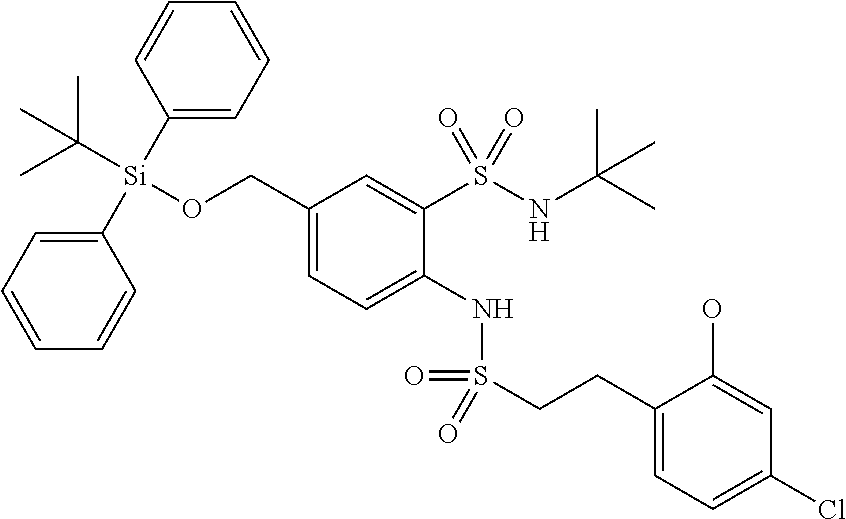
C1(CO[Si](C(C)(C)C)(C2=CC=CC=C2)C2=CC=CC=C2)=CC=C(NS(=O)(=O)CCC2=CC=C(Cl)C=C2O)C(S(NC(C)(C)C)(=O)=O)=C1
